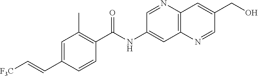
C1=CC(C(NC2=CC3=C(N=C2)C=C(CO)C=N3)=O)=C(C)C=C1C=C[F3C]
